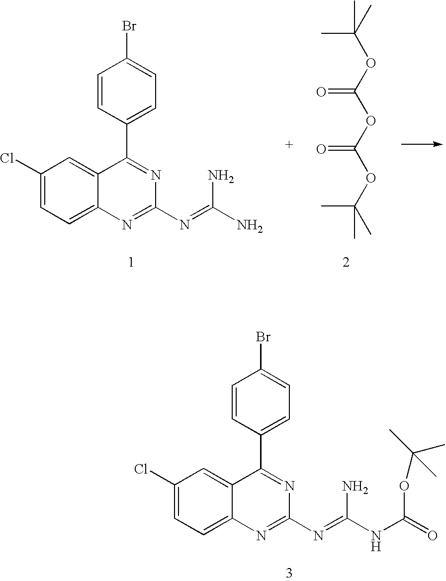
CC(C)(C)OC(OC(OC(C)(C)C)=O)=O.C1(Cl)=CC=C2C(=C1)C(C1=CC=C(Br)C=C1)=NC(N=C(N)N)=N2.C1(Cl)=CC=C2C(=C1)C(C1=CC=C(Br)C=C1)=NC(N=C(NC(=O)OC(C)(C)C)N)=N2
